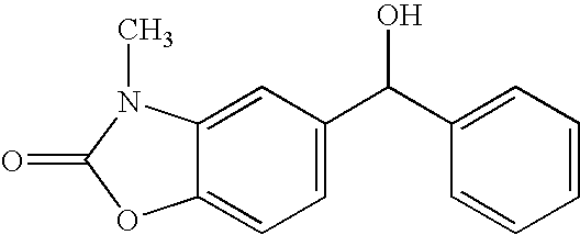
C12=CC=C(C(C3=CC=CC=C3)O)C=C1N(C)C(=O)O2
